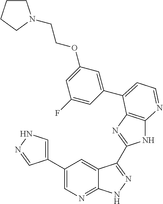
C1(C2=CNN=C2)=CN=C2C(=C1)C(C1=NC3=C(N1)N=CC=C3C1=CC(OCCN3CCCC3)=CC(F)=C1)=NN2
